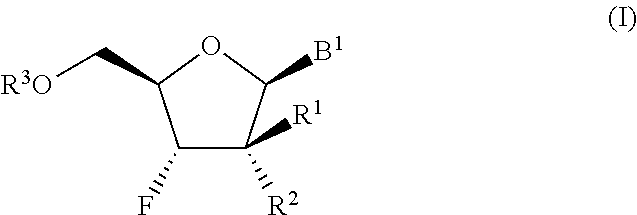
FC1C([R2])([R1])C([B1])OC1C[R3O]
